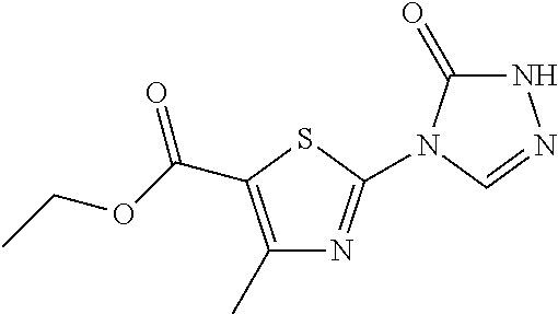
C1(C)=C(C(OCC)=O)SC(N2C(=O)NN=C2)=N1
